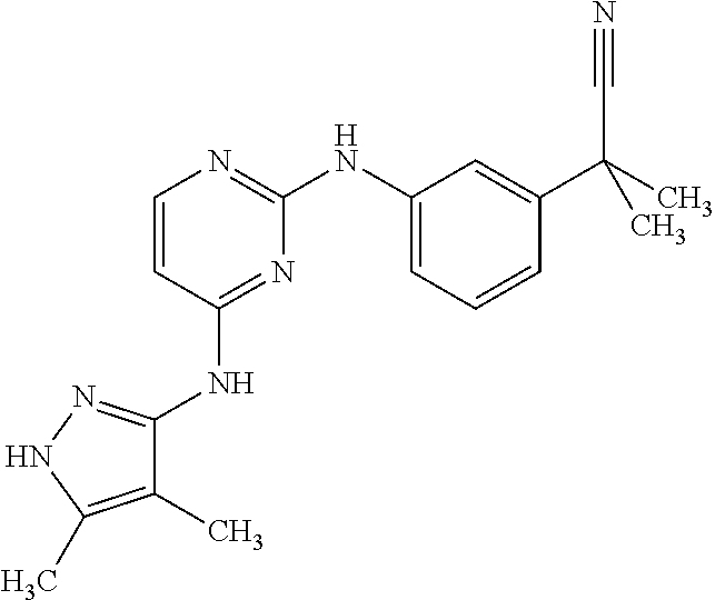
C1=CC(NC2=NNC(C)=C2C)=NC(NC2=CC=CC(C(C)(C#N)C)=C2)=N1
